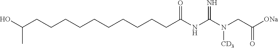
C(CCCC(NC(N(CC([ONa])=O)[CD3])=N)=O)CCCCCCC(O)C
